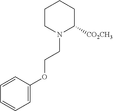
C1=C(OCCN2C([CO2CH3])CCCC2)C=CC=C1
